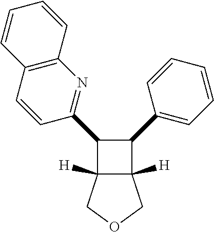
C12([H])C([H])(COC1)C(C1=NC3=C(C=C1)C=CC=C3)C2C1=CC=CC=C1
